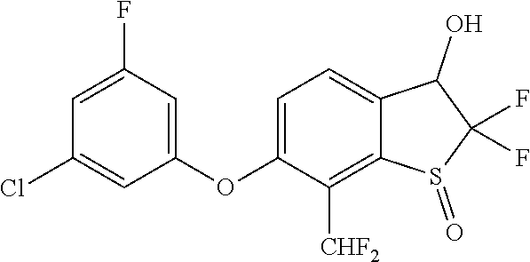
C1(Cl)=CC(OC2=CC=C3C(=C2[CHF2])S(=O)C(F)(F)C3O)=CC(F)=C1
